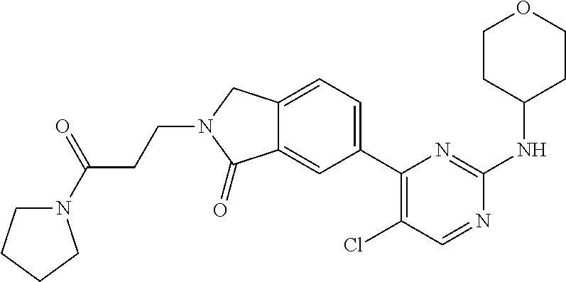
C1CC(NC2=NC(C3=CC=C4C(=C3)C(=O)N(CCC(=O)N3CCCC3)C4)=C(Cl)C=N2)CCO1
